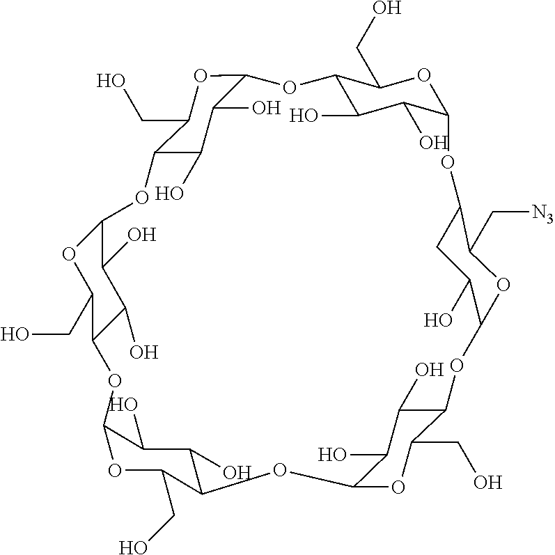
O1C2OC(CO)C(C(O)C2O)OC2OC(CO)C(C(O)C2O)OC2C(O)C(O)C(OC3C(O)CC(OC4OC(CO)C(OC5C(O)C(O)C1C(CO)O5)C(O)C4O)C(C[N3])O3)C(CO)O2
